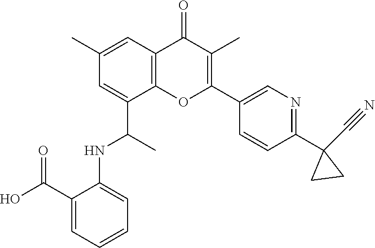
C12=C(C=C(C)C=C1C(C)NC1=CC=CC=C1C(O)=O)C(=O)C(C)=C(C1=CN=C(C3(C#N)CC3)C=C1)O2
